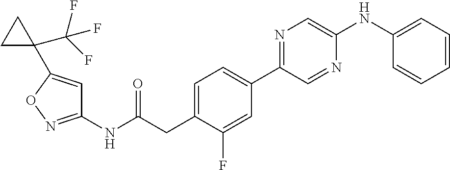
C1=C(CC(NC2=NOC(C3(C(F)(F)F)CC3)=C2)=O)C(F)=CC(C2=NC=C(NC3=CC=CC=C3)N=C2)=C1
